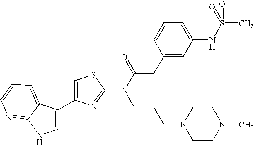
C1=C(C2=CNC3=NC=CC=C23)N=C(N(C(=O)CC2=CC(NS(=O)(C)=O)=CC=C2)CCCN2CCN(C)CC2)S1
